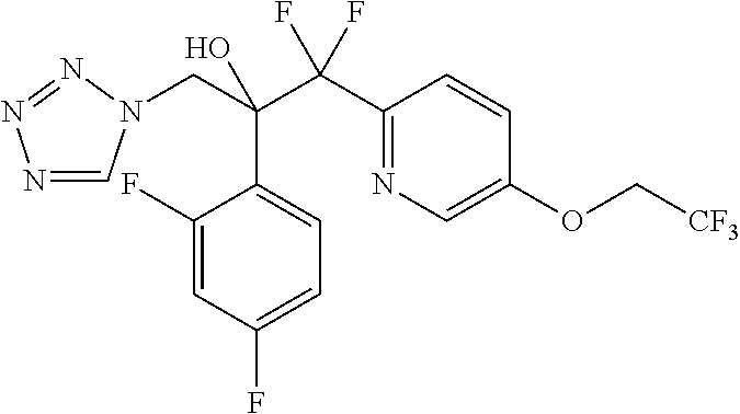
C1(C(C(CN2C=NN=N2)(C2=CC=C(F)C=C2F)O)(F)F)=NC=C(OC[CF3])C=C1
